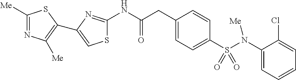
C1([Me])=NC([Me])=C(C2=CSC(NC(CC3=CC=C(S(=O)(N([Me])C4=CC=CC=C4Cl)=O)C=C3)=O)=N2)S1
